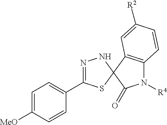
N1=C(C2=CC=C([MeO])C=C2)SC2(N1)C1=C(N([R4])C2=O)C=CC([R2])=C1
